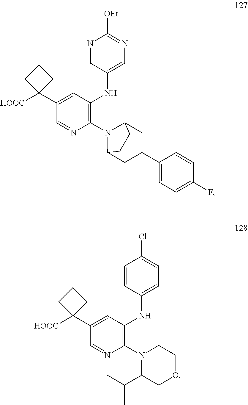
C1=C(NC2=C(N3C4CC(C5=CC=C(F)C=C5)CC3CC4)N=CC(C3([HOOC])CCC3)=C2)C=NC([OEt])=N1.C1=C(NC2=C(N3CCOCC3C(C)C)N=CC(C3([HOOC])CCC3)=C2)C=CC(Cl)=C1
